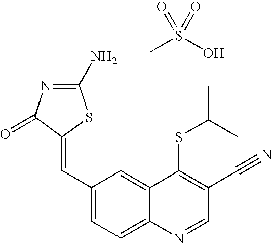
C1(C=C2SC(N)=NC2=O)=CC=C2C(=C1)C(SC(C)C)=C(C#N)C=N2.OS(C)(=O)=O
